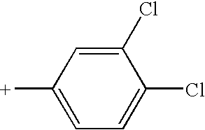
C1(Cl)=CC([+])=CC=C1Cl
